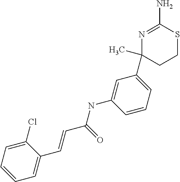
C(C(NC1=CC(C2(C)CCSC(N)=N2)=CC=C1)=O)=CC1=CC=CC=C1Cl
